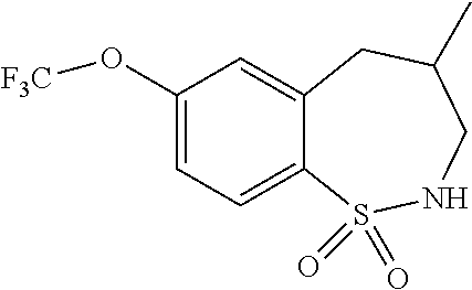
C1(O[F3C])=CC=C2C(=C1)CC(C)CNS2(=O)=O
